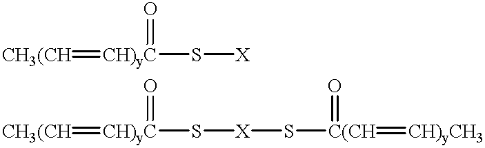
[CH3(CH]=[CH)yC](S[X]S[C(CH](=O)=[CH)yCH3])=O.[CH3(CH]=[CH)yC](S[X])=O
